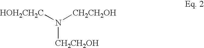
N([CH2CH2OH])([HOH2CH2C])[CH2CH2OH]
